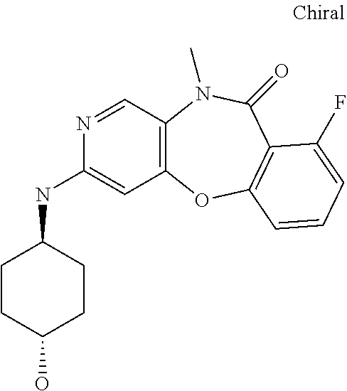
C12=C(C=NC(NC3CCC(O)CC3)=C1)N(C)C(=O)C1=C(O2)C=CC=C1F
